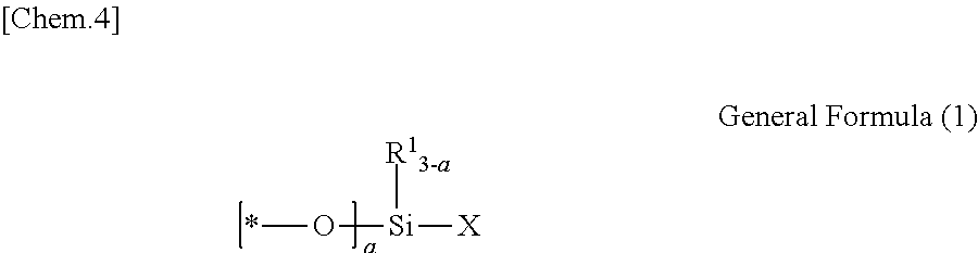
*O[Si]([X])[R13-a]
